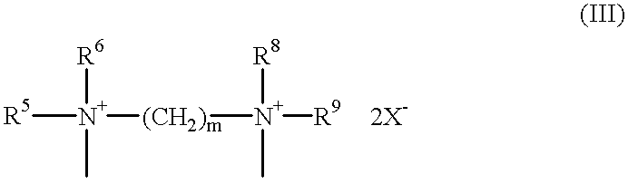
[R5][N+]([(CH2)m][N+]([R9])([R8])C)(C)[R6].[2X-]
